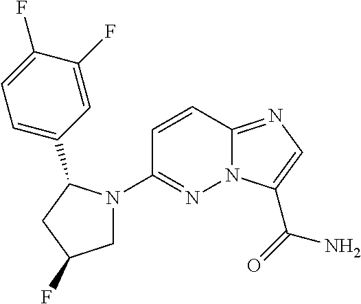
N12C(=NC=C1C(=O)N)C=CC(N1CC(F)CC1C1=CC=C(F)C(F)=C1)=N2
